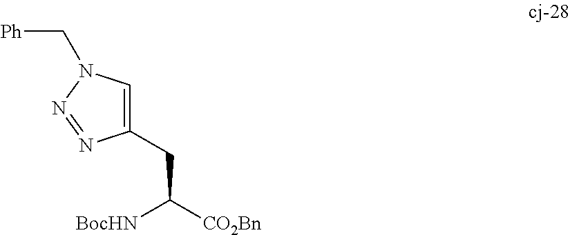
C1(CC([CO2Bn])[BocHN])=CN(C[Ph])N=N1
